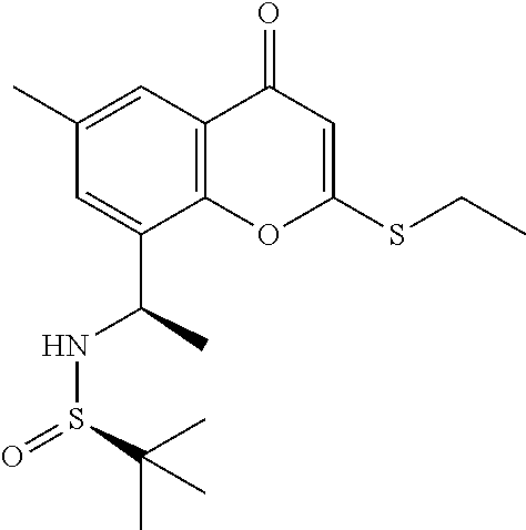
S(=O)(C(C)(C)C)NC(C1=CC(C)=CC2=C1OC(SCC)=CC2=O)C
